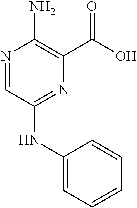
N1=CC(NC2=CC=CC=C2)=NC(C(O)=O)=C1N
